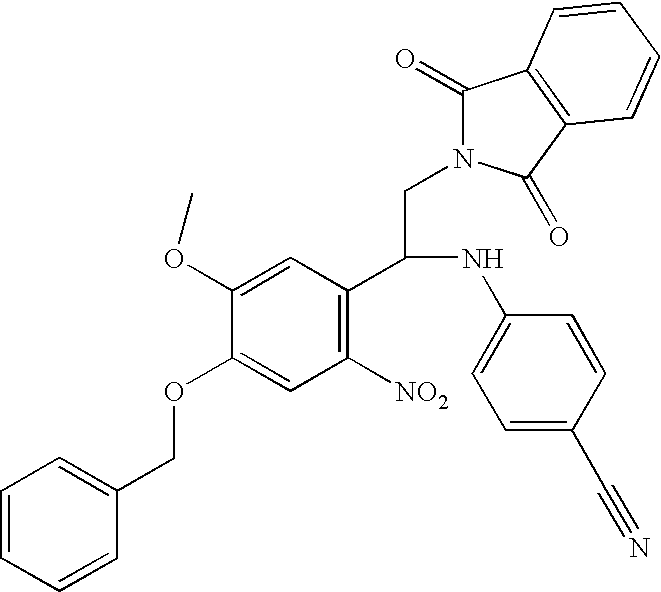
C1=CC=CC(COC2=CC([NO2])=C(C(CN3C(=O)C4=C(C3=O)C=CC=C4)NC3=CC=C(C#N)C=C3)C=C2OC)=C1
